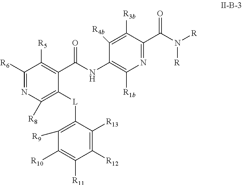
C1([R6])=NC([R8])=C([L]C2=C([R9])C([R10])=C([R11])C([R12])=C2[R13])C(C(NC2=C([R1b])N=C(C(=O)N([R])[R])C([R3b])=C2[R4b])=O)=C1[R5]
